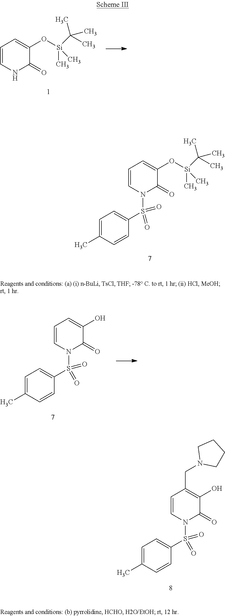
C1=CNC(=O)C(O[Si](C)(C)C(C)(C)C)=C1.C1=CN(S(C2=CC=C(C)C=C2)(=O)=O)C(=O)C(O[Si](C)(C)C(C)(C)C)=C1.C1=CN(S(C2=CC=C(C)C=C2)(=O)=O)C(=O)C(O)=C1CN1CCCC1.C1=CN(S(C2=CC=C(C)C=C2)(=O)=O)C(=O)C(O)=C1
